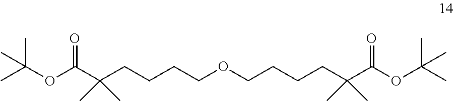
CC(OC(C(CCCCOCCCCC(C(OC(C)(C)C)=O)(C)C)(C)C)=O)(C)C
